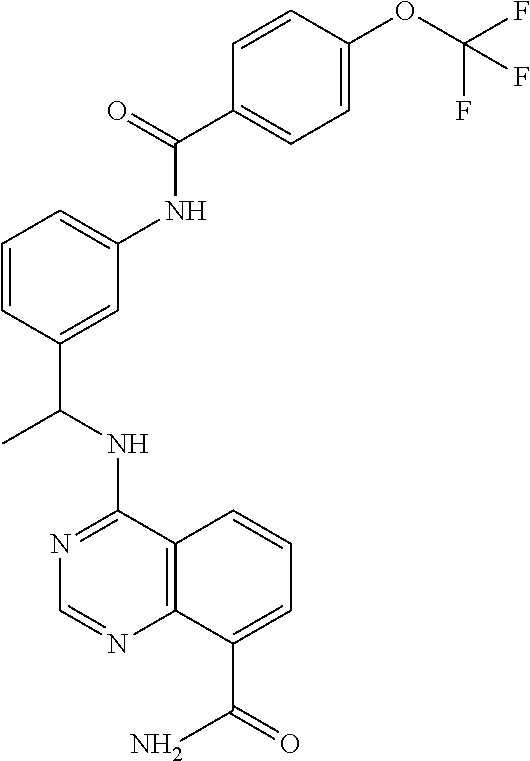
N1=C(NC(C2=CC(NC(C3=CC=C(OC(F)(F)F)C=C3)=O)=CC=C2)C)C2=C(N=C1)C(C(=O)N)=CC=C2
